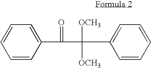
C1=CC(C(=O)C([OCH3])([OCH3])C2=CC=CC=C2)=CC=C1
